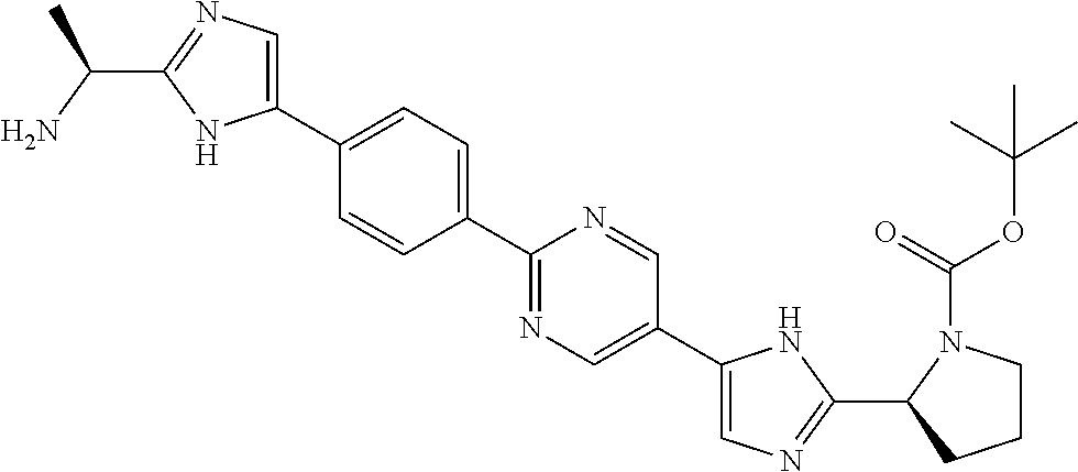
C1(C2=CC=C(C3=NC=C(C4=CN=C(C5CCCN5C(=O)OC(C)(C)C)N4)C=N3)C=C2)=CN=C(C(C)N)N1
